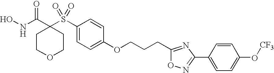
C1(S(C2(C(NO)=O)CCOCC2)(=O)=O)=CC=C(OCCCC2=NC(C3=CC=C(O[CF3])C=C3)=NO2)C=C1
